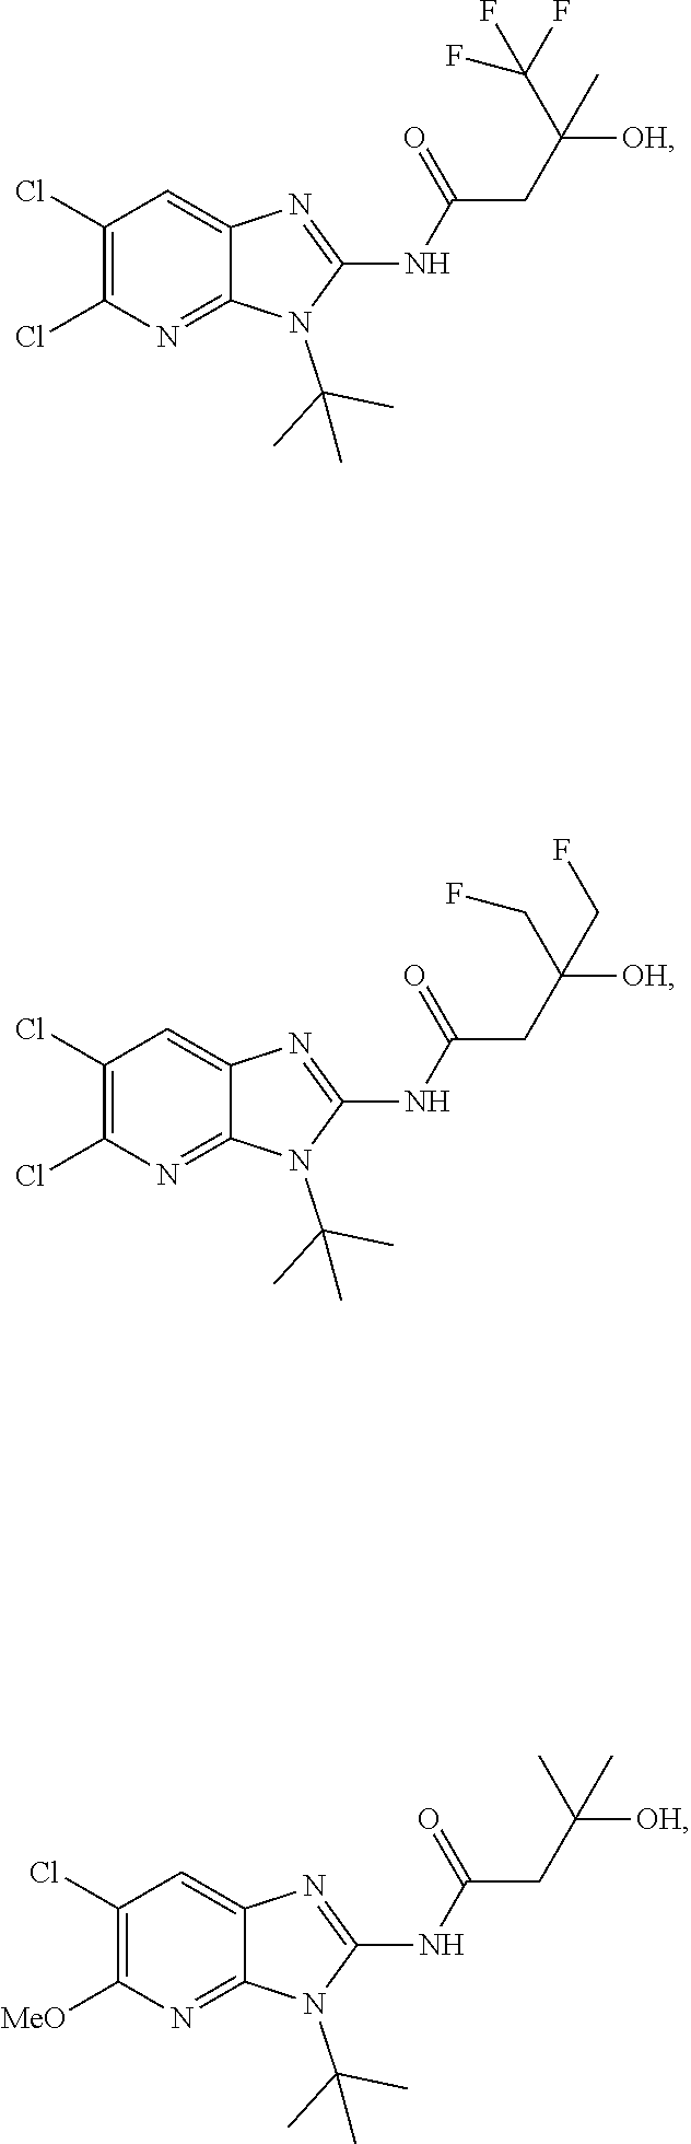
C1(Cl)=C(Cl)N=C2C(=C1)N=C(NC(CC([OH])(CF)CF)=O)N2C(C)(C)C.C1(Cl)=C(Cl)N=C2C(=C1)N=C(NC(CC([OH])(C(F)(F)F)C)=O)N2C(C)(C)C.C1(Cl)=C([MeO])N=C2C(=C1)N=C(NC(CC([OH])(C)C)=O)N2C(C)(C)C
